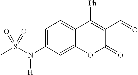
C1=C(N(S(C)(=O)=O)[H])C=C2C(=C1)C([Ph])=C(C=O)C(=O)O2
